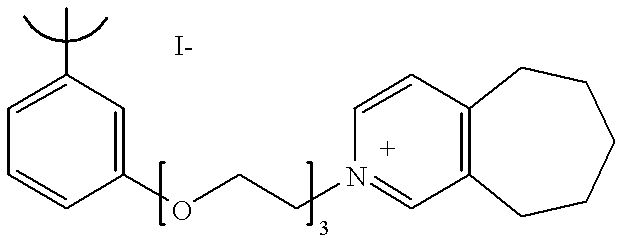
C1=C(C)C=C(OCCN2=CC3=C(C=C2)CCCCC3)C=C1
